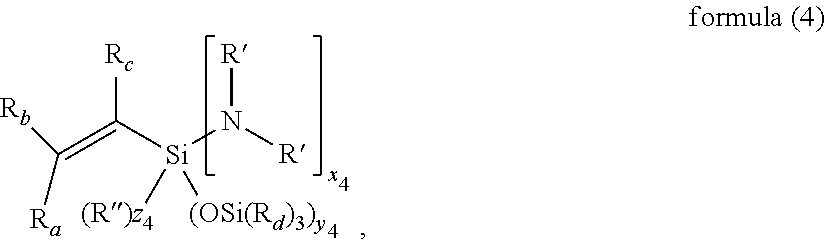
C([Si](N([R])[R])([(R)z4])[(OSi(Rd)3)y])([Rc])=C([Ra])[Rb]
